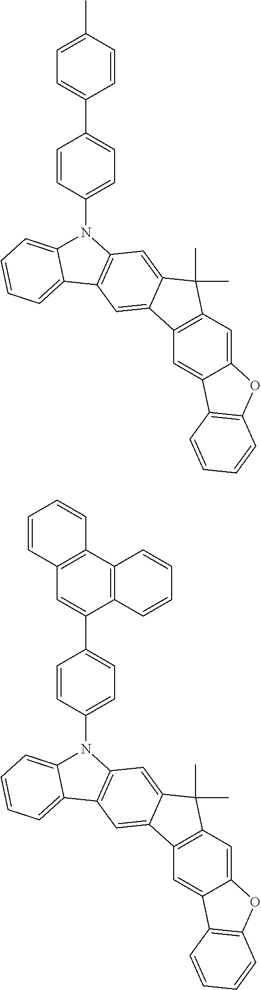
C12=CC3=C(C=C1C1=C(O2)C=CC=C1)C1=CC2=C(C=C1C3(C)C)N(C1=CC=C(C3=CC=C(C)C=C3)C=C1)C1=CC=CC=C21.C12=CC3=C(C=C1C1=C(O2)C=CC=C1)C1=CC2=C(C=C1C3(C)C)N(C1=CC=C(C3=CC4=C(C5=C3C=CC=C5)C=CC=C4)C=C1)C1=CC=CC=C21
